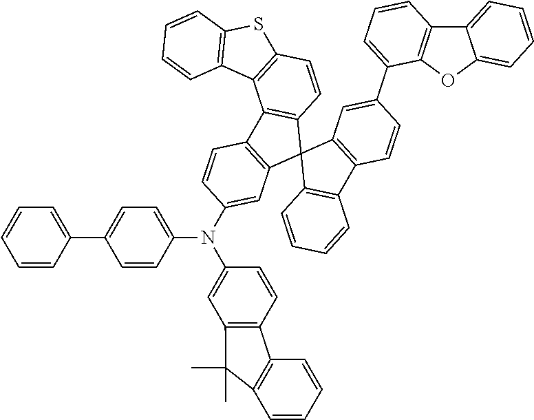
C12=CC=CC=C1OC1=C2C=CC=C1C1=CC2=C(C=C1)C1=C(C23C2=C(C4=C3C=C(N(C3=CC5=C(C=C3)C3=C(C5(C)C)C=CC=C3)C3=CC=C(C5=CC=CC=C5)C=C3)C=C4)C3=C(C=C2)SC2=C3C=CC=C2)C=CC=C1
